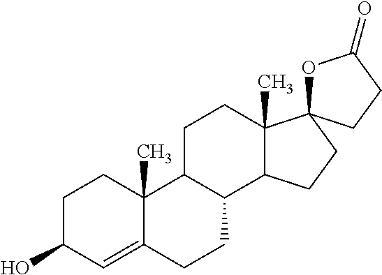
C1C(O)C=C2C(C)(C1)C1C(CC2)C2C(C)(CC1)C1(CC2)OC(=O)CC1
